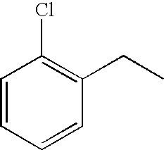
C1=CC=CC(CC)=C1Cl
